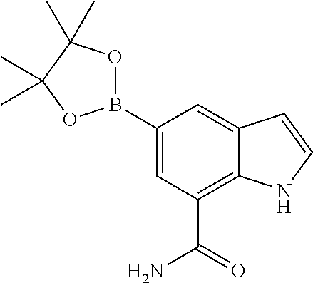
C1(B2OC(C)(C)C(C)(C)O2)=CC(C(=O)N)=C2C(=C1)C=CN2
